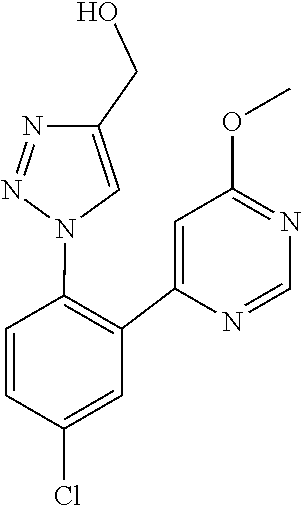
C1=NC(C2=C(N3C=C(CO)N=N3)C=CC(Cl)=C2)=CC(OC)=N1
